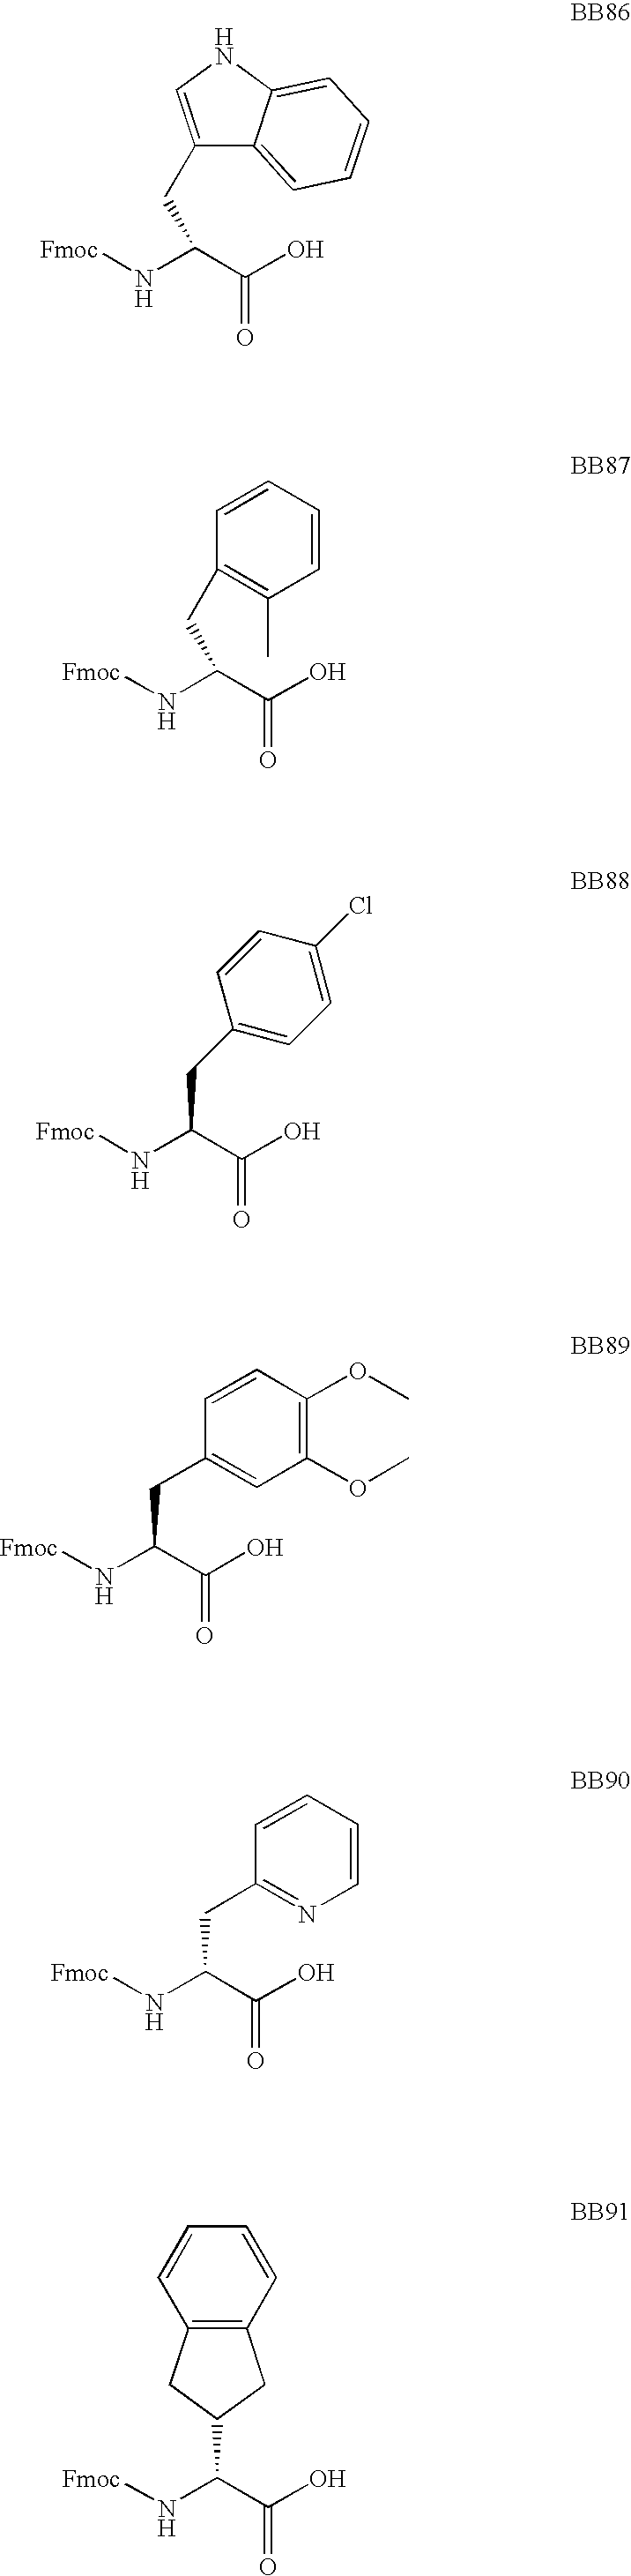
C1(CC(N[Fmoc])C(O)=O)=CNC2=CC=CC=C12.C(C(N[Fmoc])C(O)=O)C1=C(C)C=CC=C1.C(C(N[Fmoc])C(O)=O)C1=CC=C(Cl)C=C1.C(C(N[Fmoc])C(O)=O)C1=CC(OC)=C(OC)C=C1.C(C(N[Fmoc])C(O)=O)C1=NC=CC=C1.[Fmoc]NC(C(O)=O)C1CC2=C(C1)C=CC=C2
